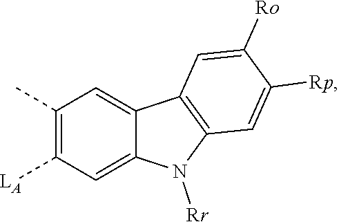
C1([LA])=C(C)C=C2C(=C1)N([Rr])C1=C2C=C([Ro])C([Rp])=C1
